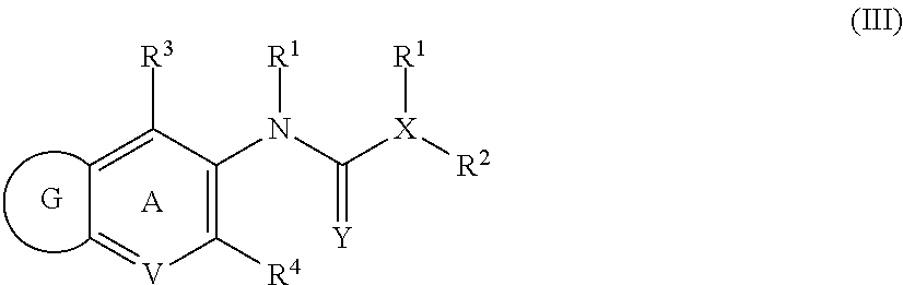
C1=C([R3])C(N(C(=[Y])[X]([R1])[R2])[R1])=C([R4])[V]=C1.[A]
